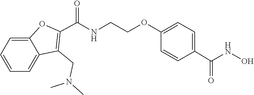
C1=C2OC(C(=O)NCCOC3=CC=C(C(=O)NO)C=C3)=C(CN(C)C)C2=CC=C1
